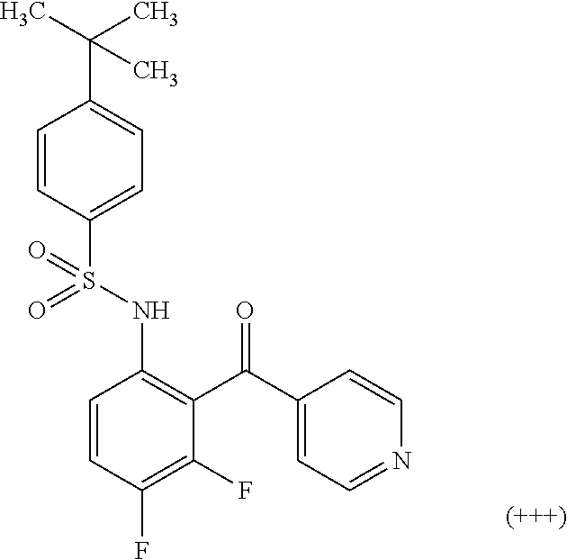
C1=CC(F)=C(F)C(C(C2=CC=NC=C2)=O)=C1NS(C1=CC=C(C(C)(C)C)C=C1)(=O)=O
